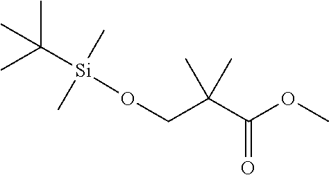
C(=O)(C(CO[Si](C(C)(C)C)(C)C)(C)C)OC
